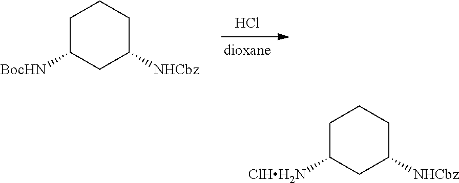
[BocHN]C1CC([NHCbz])CCC1.Cl.[ClHH2N]C1CC([NHCbz])CCC1
